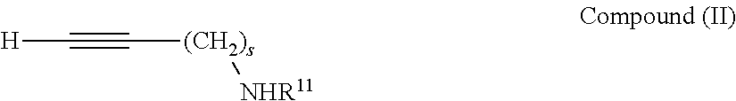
[H]C#C[(CH2)s][NHR11]
